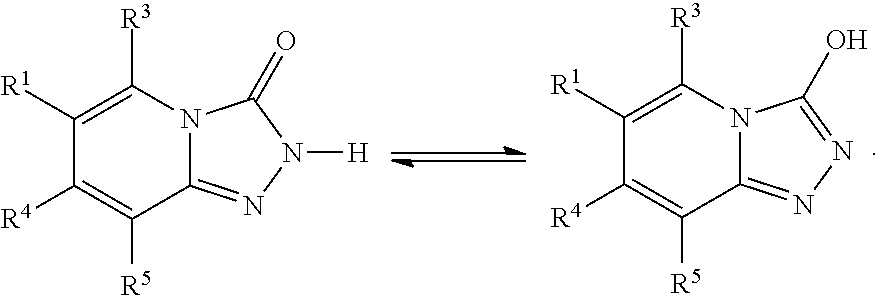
C1([R1])=C([R3])N2C(=NN([H])C2=O)C([R5])=C1[R4].C1([R1])=C([R3])N2C(=NN=C2O)C([R5])=C1[R4]
